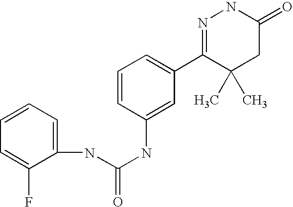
C1=CC=C(NC(NC2=CC(C3=NNC(=O)CC3(C)C)=CC=C2)=O)C(F)=C1
